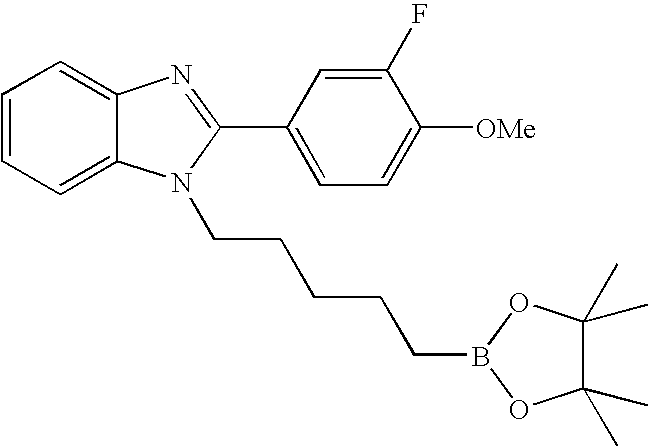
C1(C)(C)C(C)(C)OB(CCCCCN2C3=CC=CC=C3N=C2C2=CC=C([OMe])C(F)=C2)O1
